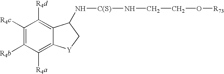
C1([R4c])=C([R4b])C([R4a])=C2C(=C1[R4d])C(N[C(S)]NCCO[R73])C[Y]2
